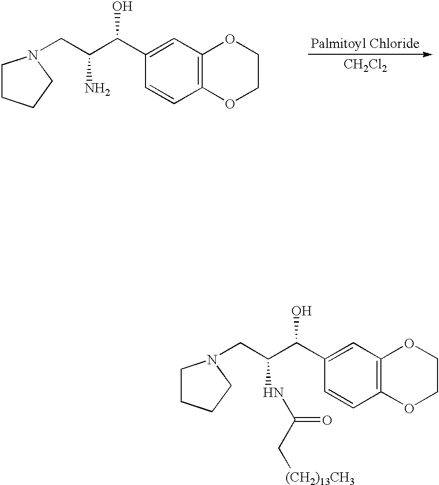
C1CCCN1CC(C(C1=CC2=C(C=C1)OCCO2)O)NC(C[(CH2)13CH3])=O.[Palmitoyl Chloride].[CH2Cl2].C1CCCN1CC(C(C1=CC2=C(C=C1)OCCO2)O)N
